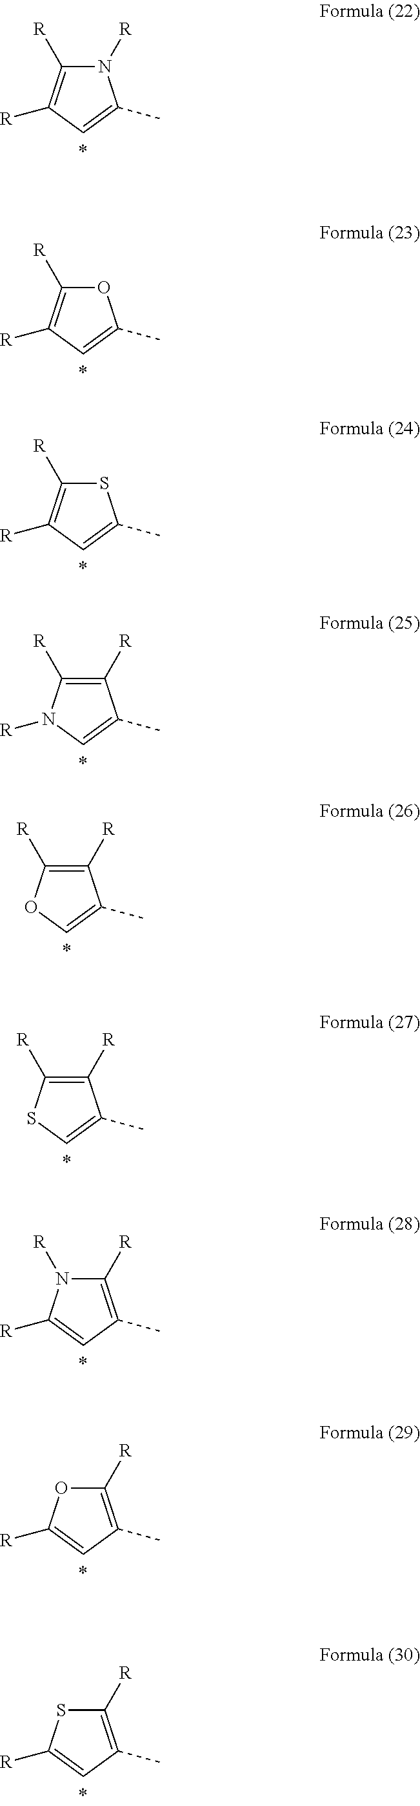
N1([R])C([R])=C([R])C=C1C.O1C([R])=C([R])C=C1C.S1C([R])=C([R])C=C1C.C1([R])=C([R])N([R])C=C1C.C1([R])=C([R])OC=C1C.C1([R])=C([R])SC=C1C.C1([R])=C(C)C=C([R])N1[R].C1([R])=C(C)C=C([R])O1.C1([R])=C(C)C=C([R])S1
